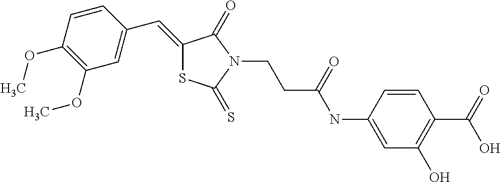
C1(=CC2=CC(OC)=C(OC)C=C2)SC(=S)N(CCC(NC2=CC(O)=C(C(O)=O)C=C2)=O)C1=O
